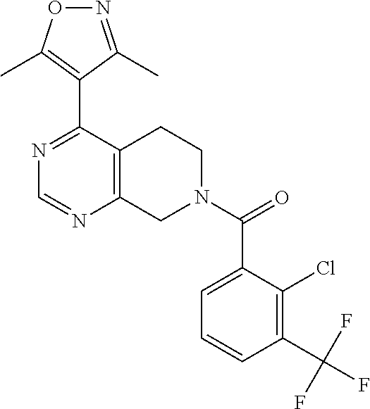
N1=C(C2=C(C)ON=C2C)C2=C(N=C1)CN(C(C1=CC=CC(C(F)(F)F)=C1Cl)=O)CC2
